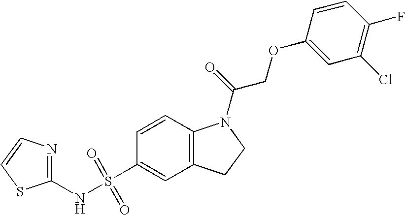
C1=CC2=C(C=C1S(NC1=NC=CS1)(=O)=O)CCN2C(=O)COC1=CC(Cl)=C(F)C=C1
